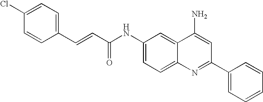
C1=CC(C=CC(NC2=CC=C3C(=C2)C(N)=CC(C2=CC=CC=C2)=N3)=O)=CC=C1Cl
